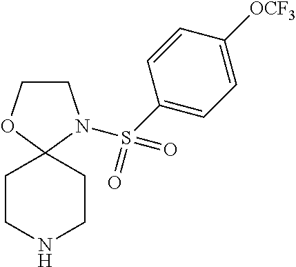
C1CN(S(C2=CC=C([OCF3])C=C2)(=O)=O)C2(O1)CCNCC2
